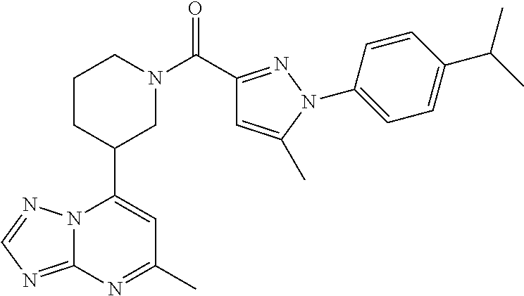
N12C(=NC=N1)N=C(C)C=C2C1CN(C(=O)C2=NN(C3=CC=C(C(C)C)C=C3)C(C)=C2)CCC1
